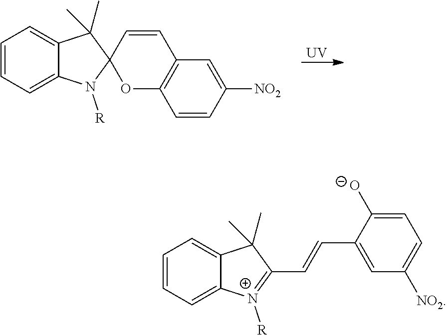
C1=CC=C2C(=C1)C(C)(C)C1(N2[R])OC2=C(C=C1)C=C([NO2])C=C2.[UV].C1=CC=C2C(=C1)C(C)(C)C(C=CC1=CC([NO2])=CC=C1[O-])=[N+]2[R]
